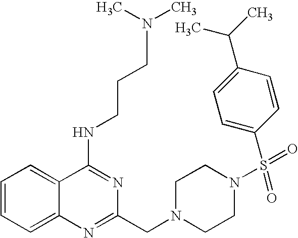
C1=CC=C2C(=C1)C(NCCCN(C)C)=NC(CN1CCN(S(C3=CC=C(C(C)C)C=C3)(=O)=O)CC1)=N2
